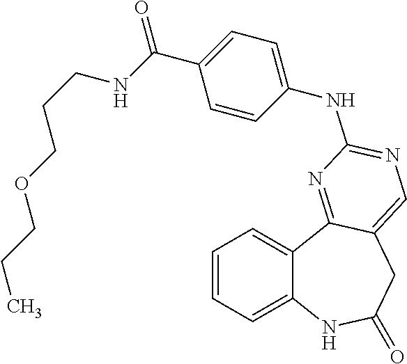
C1=CC=C2C(=C1)C1=NC(NC3=CC=C(C(=O)NCCCOCCC)C=C3)=NC=C1CC(=O)N2
